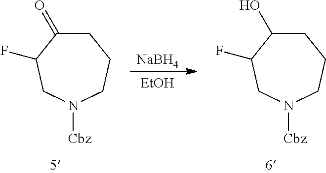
[NaBH4].[EtOH].C1C(=O)C(F)CN([Cbz])CC1.C1C(O)C(F)CN([Cbz])CC1
